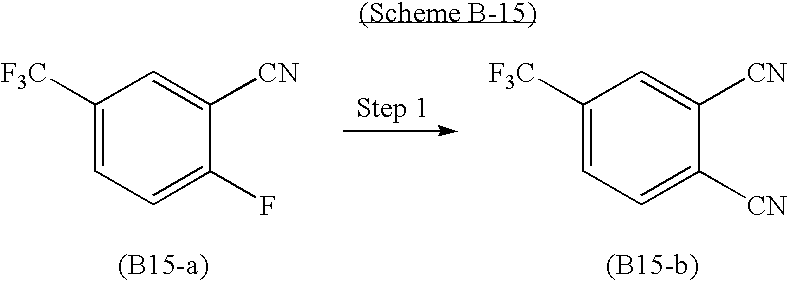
C1([F3C])=CC=C(F)C([CN])=C1.C1([F3C])=CC=C([CN])C([CN])=C1
